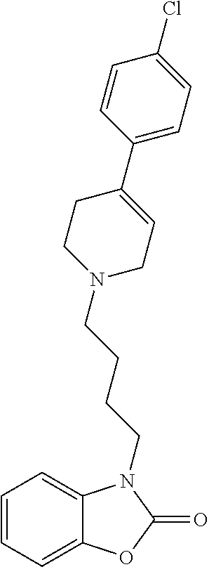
C1=CC=C2C(=C1)N(CCCCN1CC=C(C3=CC=C(Cl)C=C3)CC1)C(=O)O2
